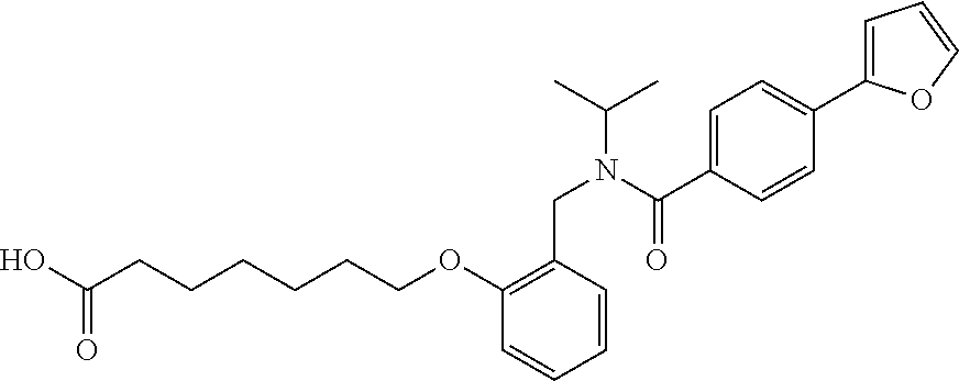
C(N(C(C)C)C(C1=CC=C(C2=CC=CO2)C=C1)=O)C1=C(OCCCCCCC(=O)O)C=CC=C1
